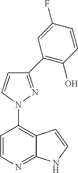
C1=CN=C2C(=C1N1N=C(C3=C(O)C=CC(F)=C3)C=C1)C=CN2
